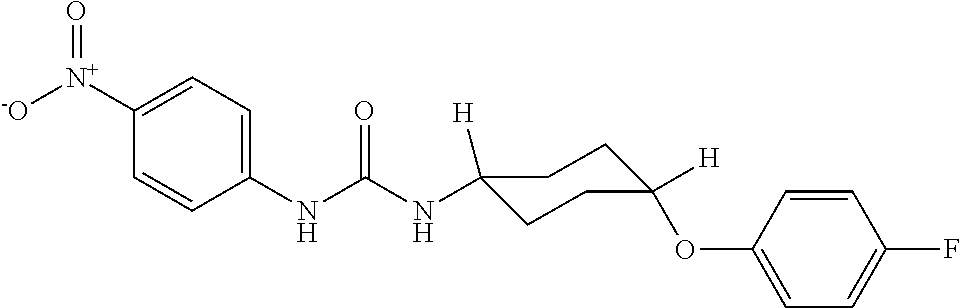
N(C(NC1=CC=C([N+]([-O])=O)C=C1)=O)C1([H])CCC(OC2=CC=C(F)C=C2)([H])CC1
